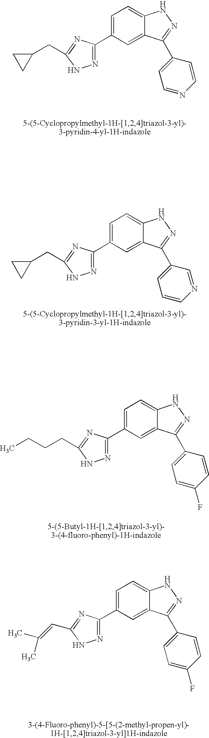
C1=C(C2=NNC(CC3CC3)=N2)C=C2C(=C1)NN=C2C1=CC=NC=C1.C1=C(C2=NNC(CC3CC3)=N2)C=C2C(=C1)NN=C2C1=CC=CN=C1.C1=C(C2=NNC(CCCC)=N2)C=C2C(=C1)NN=C2C1=CC=C(F)C=C1.C1=C(C2=NNC(C=C(C)C)=N2)C=C2C(=C1)NN=C2C1=CC=C(F)C=C1
